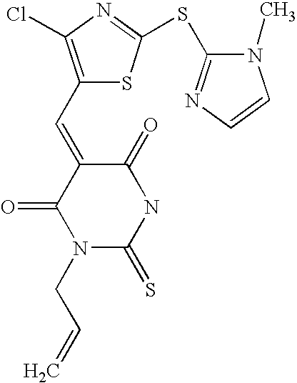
C1(=CC2=C(Cl)N=C(SC3=NC=CN3C)S2)C(=O)N(CC=C)C(=S)NC1=O
